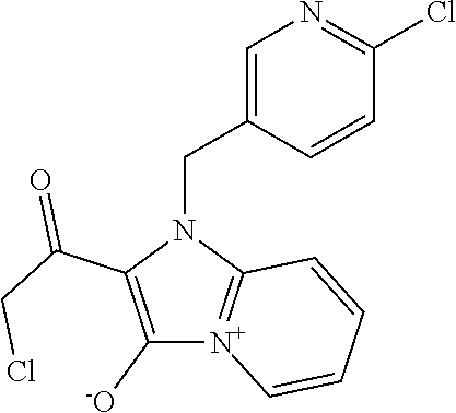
C1([-O])=C(C(CCl)=O)N(CC2=CN=C(Cl)C=C2)C2=[N+]1C=CC=C2
